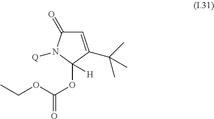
C1=C(C(C)(C)C)C(OC(=O)OCC)([H])N([Q])C1=O
